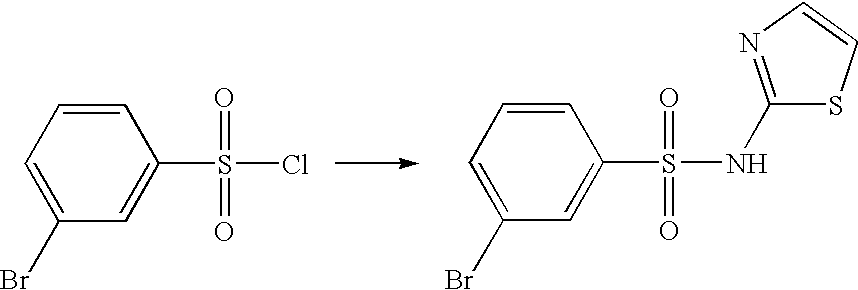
C1=CC(S(Cl)(=O)=O)=CC(Br)=C1.C1=CC(S(NC2=NC=CS2)(=O)=O)=CC(Br)=C1
